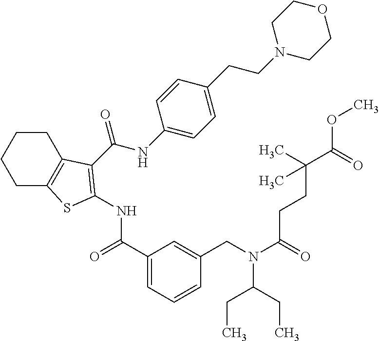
C1C2=C(CCC1)C(C(NC1=CC=C(CCN3CCOCC3)C=C1)=O)=C(NC(=O)C1=CC=CC(CN(C(=O)CCC(C(=O)OC)(C)C)C(CC)CC)=C1)S2
